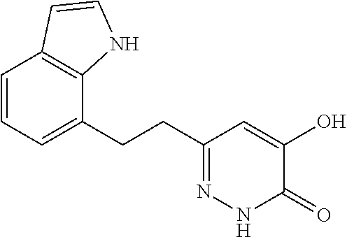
C1=CC=C(CCC2=NNC(=O)C(O)=C2)C2=C1C=CN2
